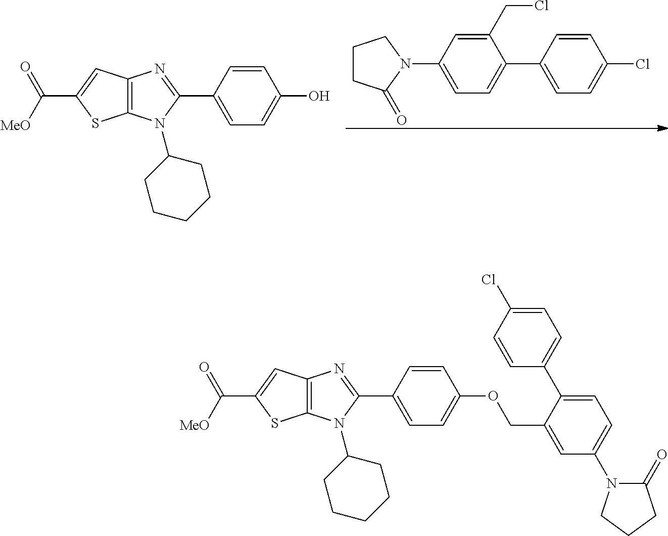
C1CC(=O)N(C2=CC=C(C3=CC=C(Cl)C=C3)C(CCl)=C2)C1.C12=C(N(C3CCCCC3)C(C3=CC=C(O)C=C3)=N1)SC(C([MeO])=O)=C2.C12=C(N(C3CCCCC3)C(C3=CC=C(OCC4=CC(N5C(=O)CCC5)=CC=C4C4=CC=C(Cl)C=C4)C=C3)=N1)SC(C([MeO])=O)=C2
